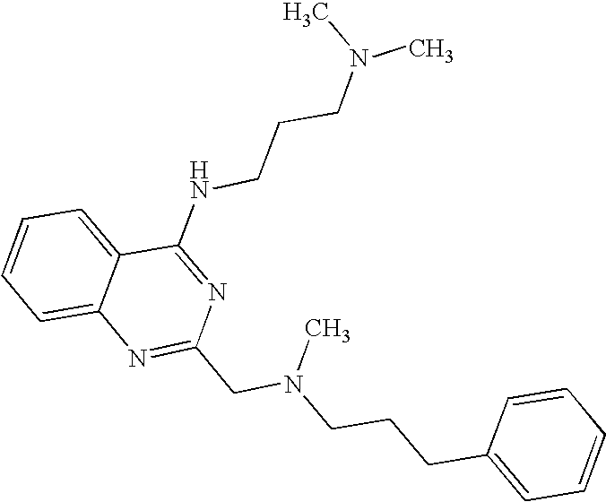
C1=CC=C2C(=C1)N=C(CN(CCCC1=CC=CC=C1)C)N=C2NCCCN(C)C
